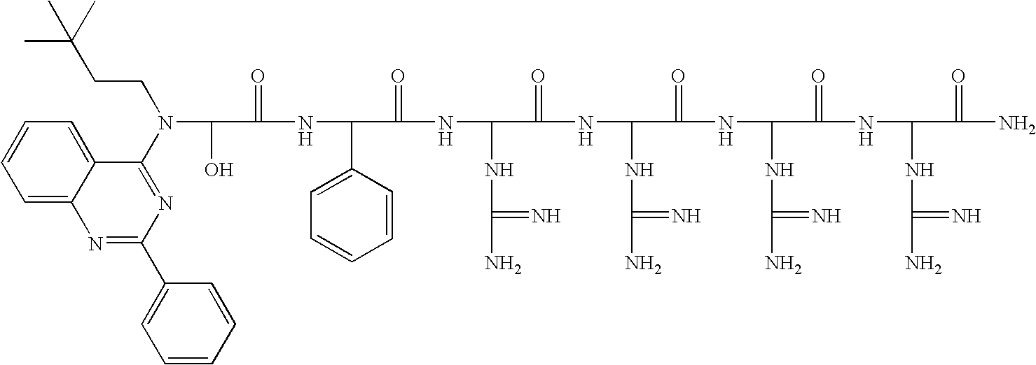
OC(C(=O)NC(C1=CC=CC=C1)C(=O)NC(NC(N)=N)C(=O)NC(NC(N)=N)C(=O)NC(NC(N)=N)C(=O)NC(NC(N)=N)C(=O)N)N(C1=NC(C2=CC=CC=C2)=NC2=CC=CC=C12)CCC(C)(C)C
